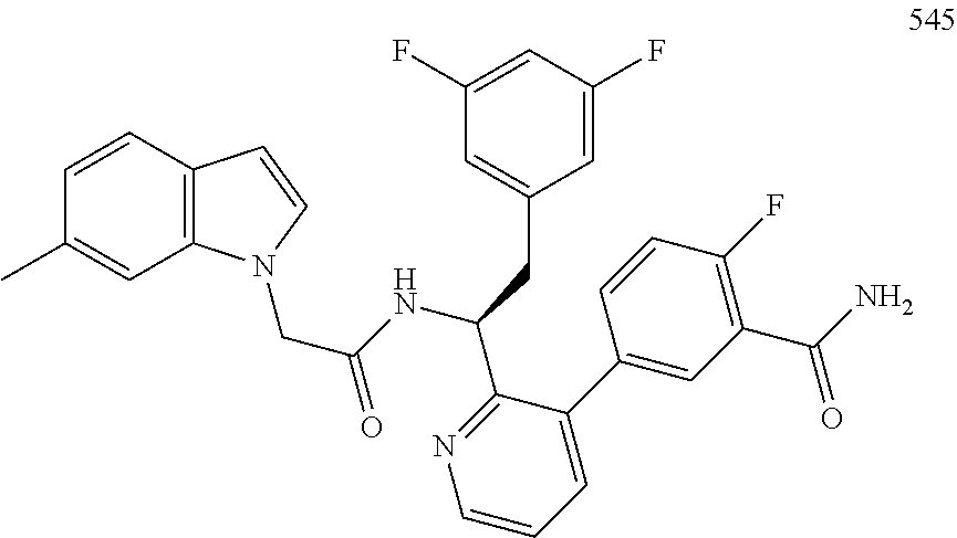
N1=C(C(NC(CN2C3=C(C=CC(C)=C3)C=C2)=O)CC2=CC(F)=CC(F)=C2)C(C2=CC(C(N)=O)=C(F)C=C2)=CC=C1
